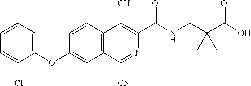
C1=CC=C(OC2=CC3=C(C=C2)C(O)=C(C(NCC(C(O)=O)(C)C)=O)N=C3[CN])C(Cl)=C1
